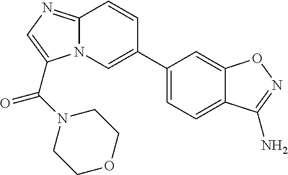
N12C(=NC=C1C(N1CCOCC1)=O)C=CC(C1=CC=C3C(=C1)ON=C3N)=C2
